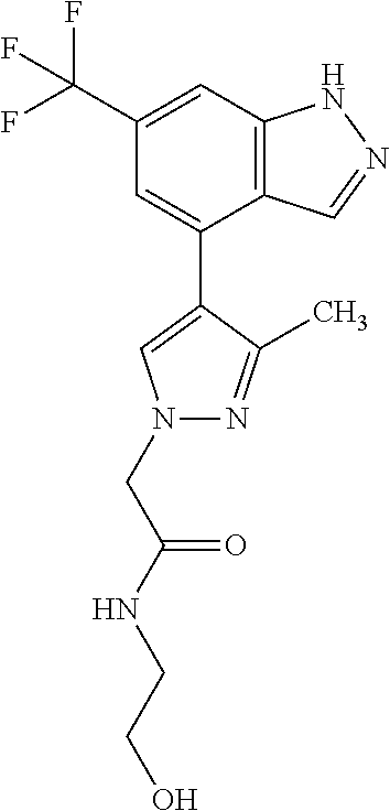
C12=C(C=C(C(F)(F)F)C=C1C1=CN(CC(NCCO)=O)N=C1C)NN=C2
